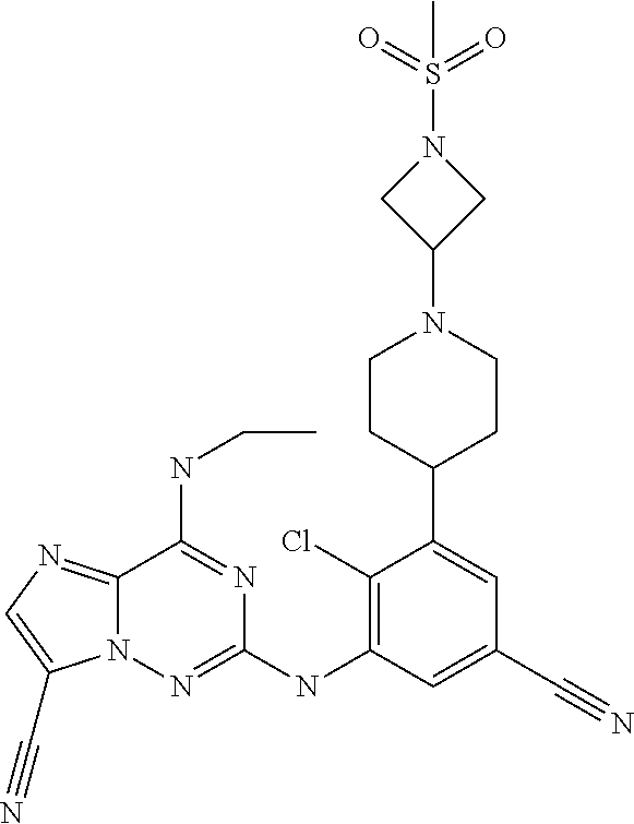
C1CC(C2=CC(C#N)=CC(NC3=NN4C(=NC=C4C#N)C(NCC)=N3)=C2Cl)CCN1C1CN(S(C)(=O)=O)C1
